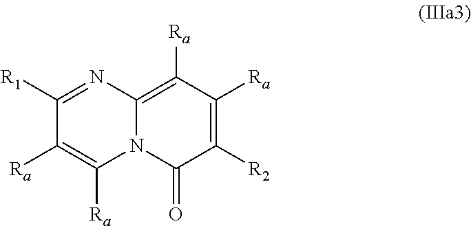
C1([R2])=C([Ra])C([Ra])=C2N(C1=O)C([Ra])=C([Ra])C([R1])=N2
